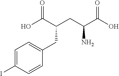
C(C(CC(C(O)=O)N)C(O)=O)C1=CC=C(I)C=C1
